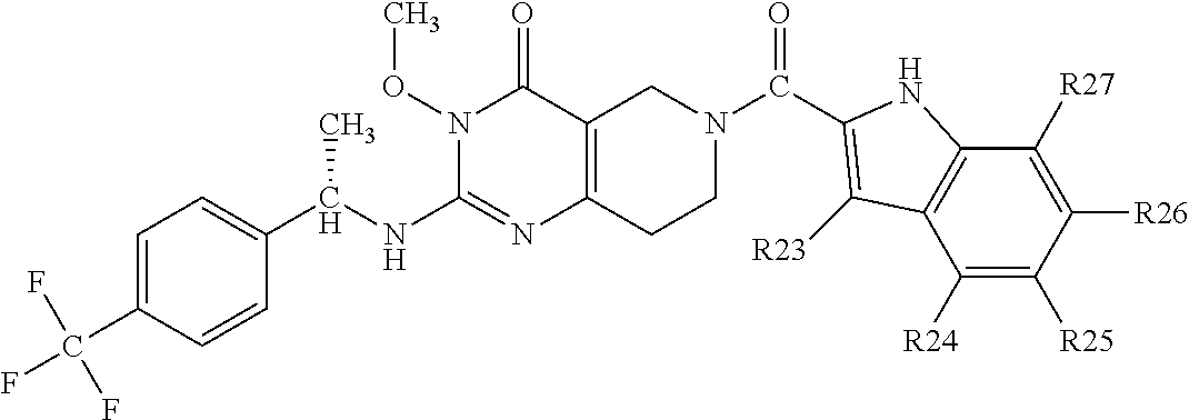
C1=C(C(F)(F)F)C=CC(C(NC2=NC3=C(C(=O)N2OC)CN(C(=O)C2=C([R23])C4=C(C([R27])=C([R26])C([R25])=C4[R24])N2)CC3)C)=C1
